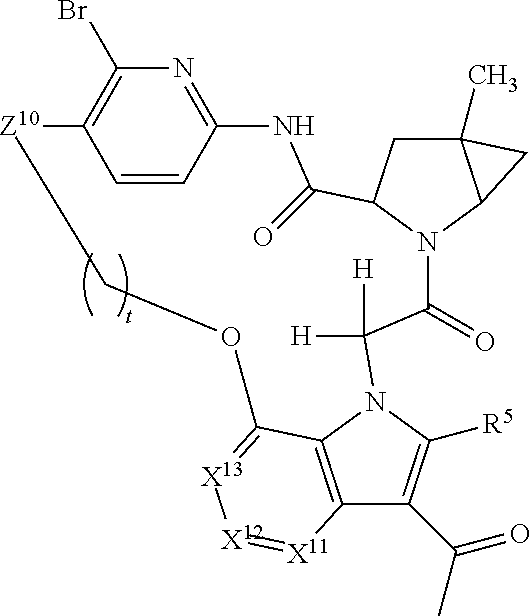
C12(C)CC3N(C1C2)C(=O)C([H])([H])N1C([R5])=C(C(C)=O)C2=C1C(=[X13][X12]=[X11]2)OC[Z10]C1=C(Br)N=C(NC3=O)C=C1
